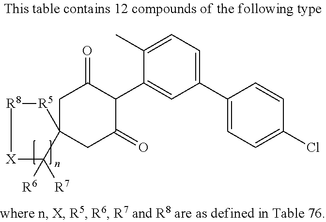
C1(C2=CC=C(Cl)C=C2)=CC=C(C)C(C2C(=O)CC3(CC2=O)[R5][R8][X]C3([R6])[R7])=C1
